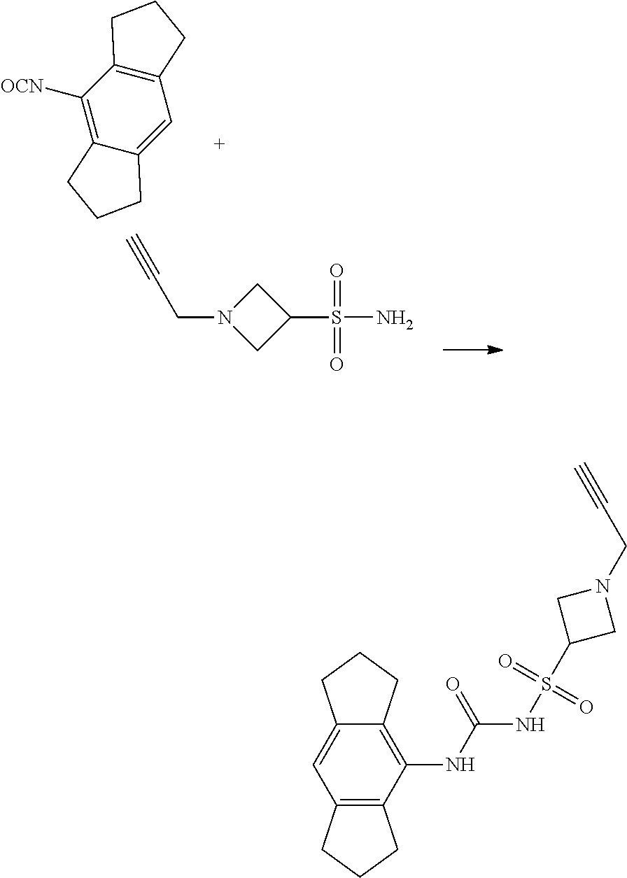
C1=C2C(=C([OCN])C3=C1CCC3)CCC2.C(N1CC(S(=O)(=O)N)C1)C#C.C12=C(NC(=O)NS(=O)(=O)C3CN(CC#C)C3)C3=C(C=C1CCC2)CCC3
